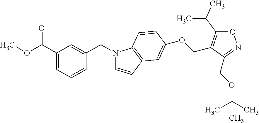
O(C(C1=CC=CC(CN2C=CC3=C2C=CC(OCC2=C(C(C)C)ON=C2COC(C)(C)C)=C3)=C1)=O)C
